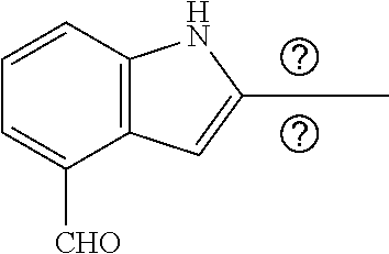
C12=C(C=CC=C1[CHO])NC(CC)=C2
